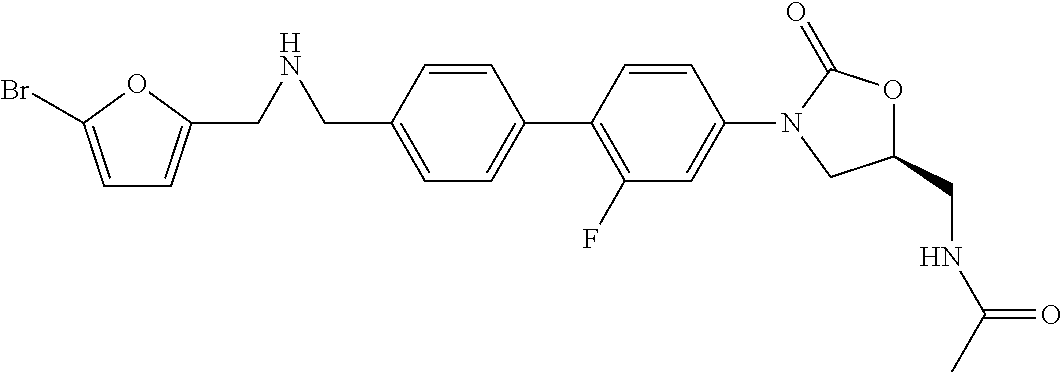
C1=C(CNCC2=CC=C(Br)O2)C=CC(C2=C(F)C=C(N3CC(CNC(C)=O)OC3=O)C=C2)=C1
